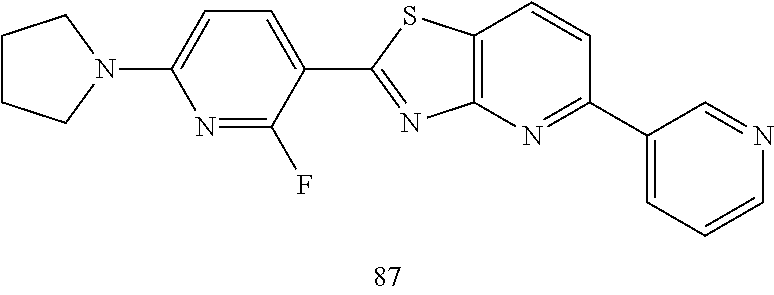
C1CCN(C2=CC=C(C3=NC4=C(C=CC(C5=CC=CN=C5)=N4)S3)C(F)=N2)C1
